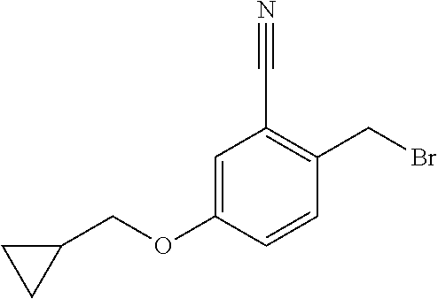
C1=C(OCC2CC2)C=CC(CBr)=C1C#N
